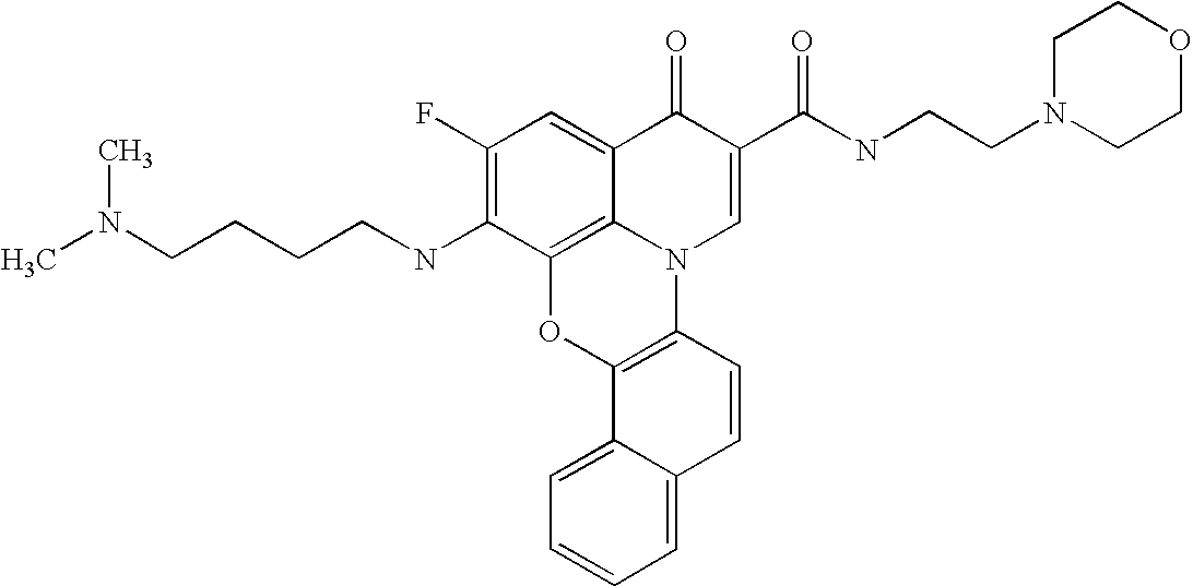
C1(F)=C(NCCCCN(C)C)C2=C3C(=C1)C(=O)C(C(NCCN1CCOCC1)=O)=CN3C1=C(O2)C2=CC=CC=C2C=C1
